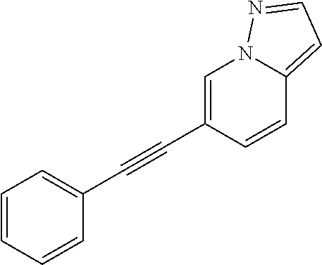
C1=CC=CC(C#CC2=CN3C(=CC=N3)C=C2)=C1
